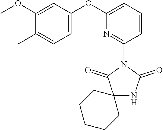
C1(OC)=CC(OC2=CC=CC(N3C(=O)C4(NC3=O)CCCCC4)=N2)=CC=C1C
